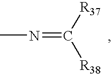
CN=C([R38])[R37]
